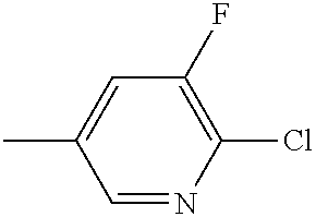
C1=NC(Cl)=C(F)C=C1C
